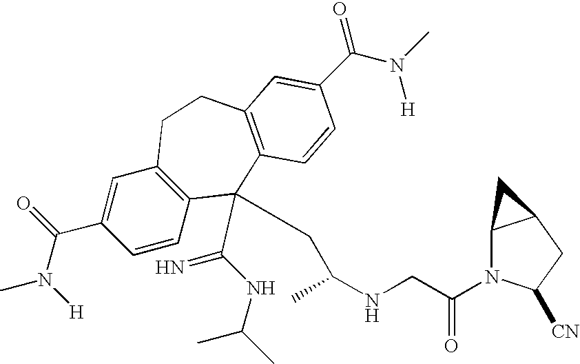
CN(C(C1=CC2=C(C=C1)C(C(NC(C)C)=N)(CC(NCC(N1C3C(CC1[CN])C3)=O)C)C1=C(CC2)C=C(C(N(C)[H])=O)C=C1)=O)[H]
